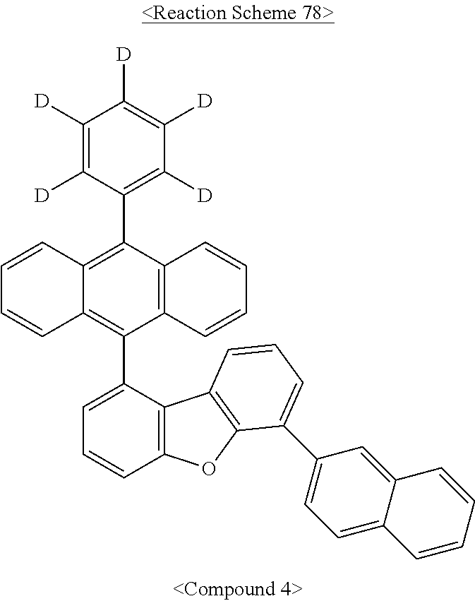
C1=CC2=C(C3=C([D])C([D])=C([D])C([D])=C3[D])C3=C(C(C4=CC=CC5=C4C4=C(O5)C(C5=CC=C6C(=C5)C=CC=C6)=CC=C4)=C2C=C1)C=CC=C3
